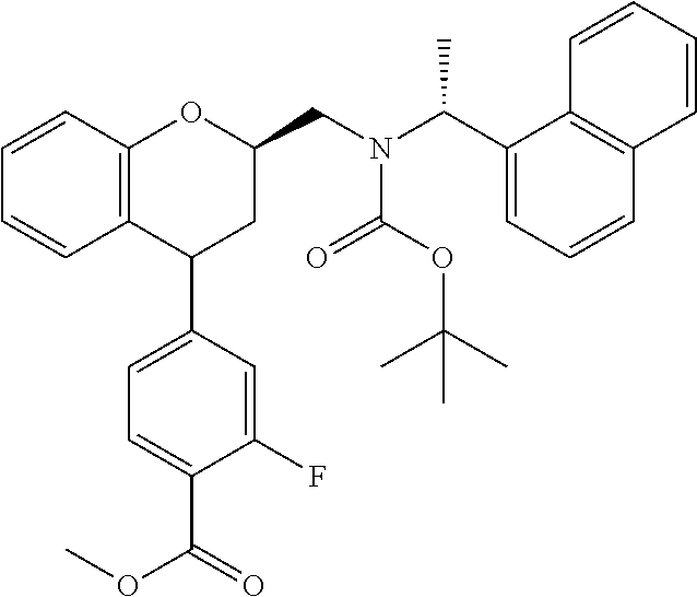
C12=C(C=CC=C1)OC(CN(C(C1=CC=CC3=C1C=CC=C3)C)C(OC(C)(C)C)=O)CC2C1=CC=C(C(OC)=O)C(F)=C1
